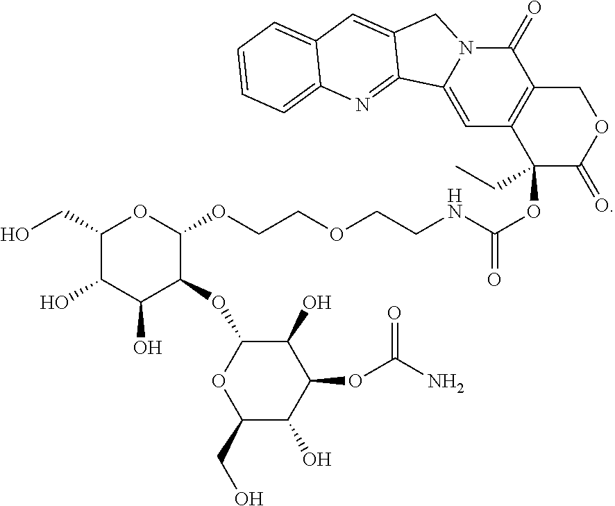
O(C1OC(CO)C(O)C(O)C1OC1OC(CO)C(O)C(OC(N)=O)C1O)CCOCCNC(OC1(CC)C(=O)OCC2=C1C=C1N(C2=O)CC2=CC3=CC=CC=C3N=C12)=O
